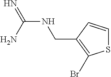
N(C(N)=N)CC1=C(Br)SC=C1
